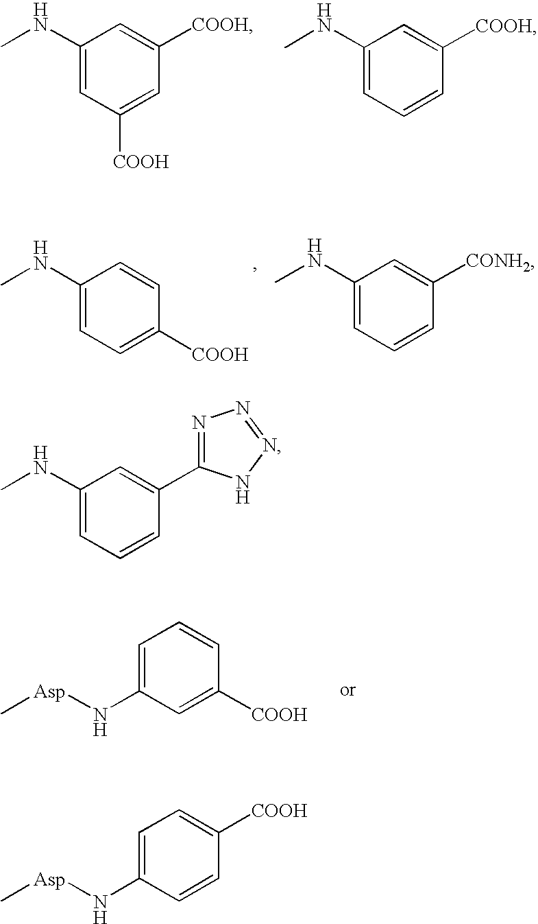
C1([COOH])=CC([COOH])=CC(NC)=C1.C1=CC([COOH])=CC(NC)=C1.C1=C([COOH])C=CC(NC)=C1.C1=CC([CONH2])=CC(NC)=C1.C1=C([COOH])C=CC=C1N[Asp]C.C1=CC(C2=NN=NN2)=CC(NC)=C1.C1=CC([COOH])=CC=C1N[Asp]C
